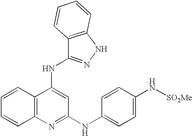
C12=C(C(NC3=NNC4=C3C=CC=C4)=CC(NC3=CC=C(N[SO2Me])C=C3)=N1)C=CC=C2
